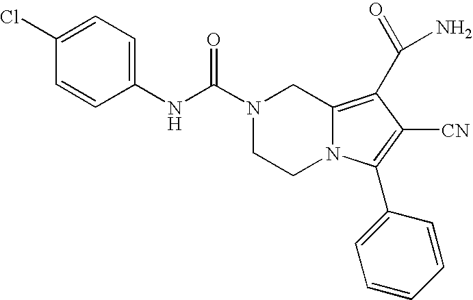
N1(C(NC2=CC=C(Cl)C=C2)=O)CCN2C(=C(C(N)=O)C([CN])=C2C2=CC=CC=C2)C1
